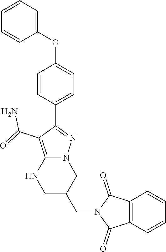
C1=CC=C(OC2=CC=C(C3=NN4C(=C3C(=O)N)NCC(CN3C(=O)C5=C(C3=O)C=CC=C5)C4)C=C2)C=C1
